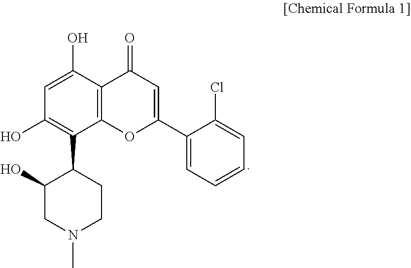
C12=C(C(O)=CC(O)=C1C1C(O)CN(C)CC1)C(=O)C=C(C1=CC=CC=C1Cl)O2
